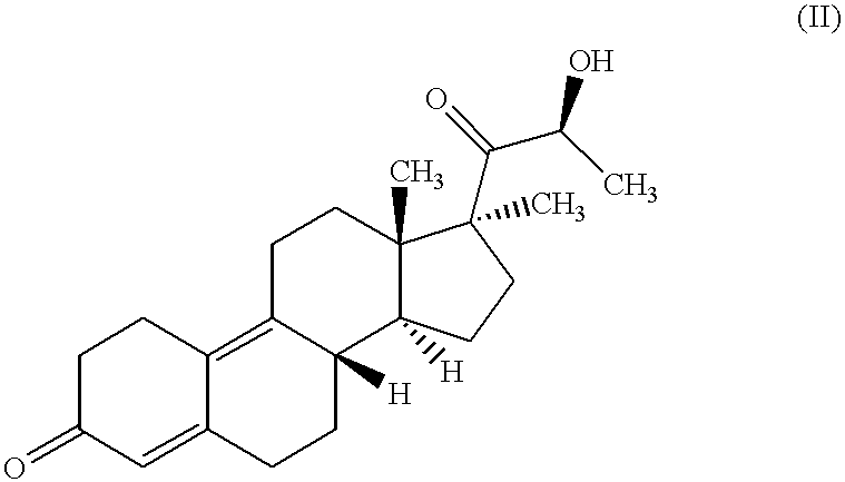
C1C(=O)C=C2C(=C3C([H])(CC2)C2([H])C(C)(CC3)C(C(C(O)C)=O)(C)CC2)C1
